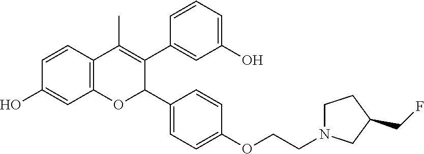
C12=C(C=CC(O)=C1)C(C)=C(C1=CC(O)=CC=C1)C(C1=CC=C(OCCN3CCC(CF)C3)C=C1)O2
